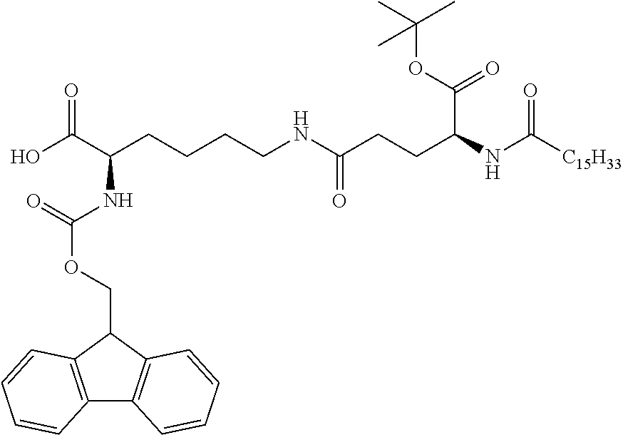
C(CCCNC(CCC(NC([C15H33])=O)C(OC(C)(C)C)=O)=O)C(C(O)=O)NC(OCC1C2=C(C3=C1C=CC=C3)C=CC=C2)=O
